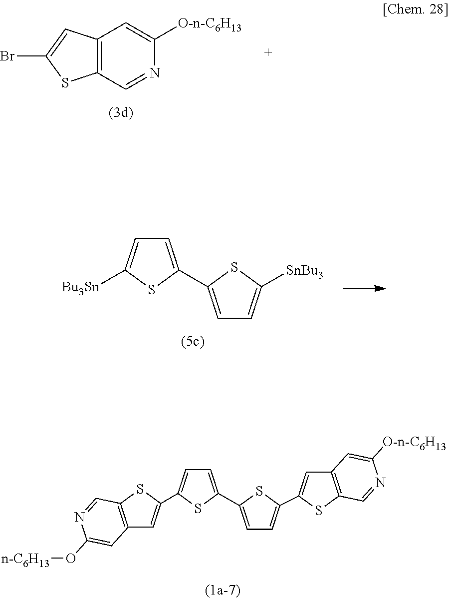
C1=C(C2=CC=C([SnBu3])S2)SC([Bu3Sn])=C1.C1=C(C2=CC=C(C3=CC4=C(S3)C=NC([O-n-C6H13])=C4)S2)SC(C2=CC3=C(S2)C=NC(O[n-C6H13])=C3)=C1.C12=C(C=NC([O-n-C6H13])=C1)SC(Br)=C2
